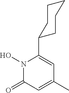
C1CCC(C2=CC(C)=CC(=O)N2O)CC1
